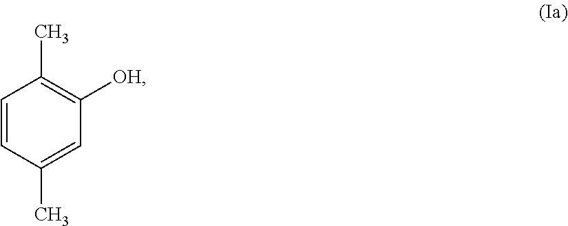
C1=CC(C)=CC([OH])=C1C
